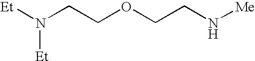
[Et]N(CCOCCN[Me])[Et]
